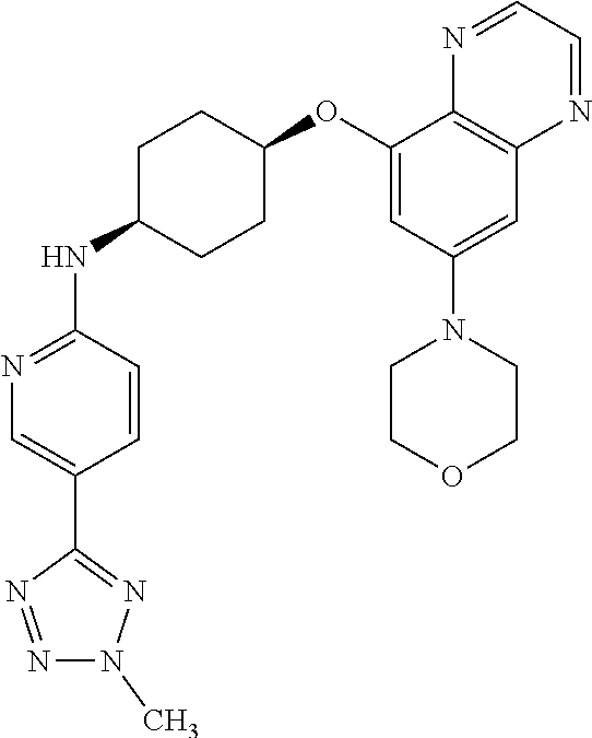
C1(OC2CCC(NC3=NC=C(C4=NN(C)N=N4)C=C3)CC2)=CC(N2CCOCC2)=CC2=C1N=CC=N2
